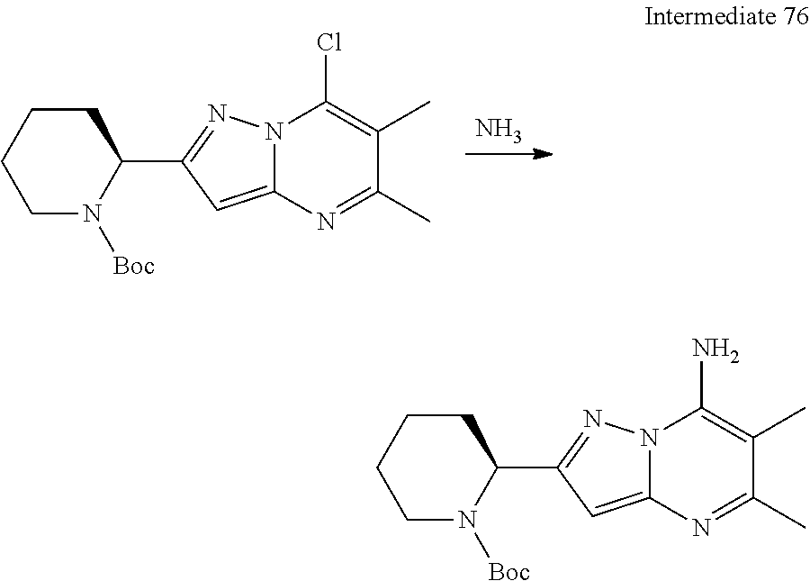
N.[Boc]N1C(C2=NN3C(=C2)N=C(C)C(C)=C3Cl)CCCC1.[Boc]N1C(C2=NN3C(=C2)N=C(C)C(C)=C3N)CCCC1
